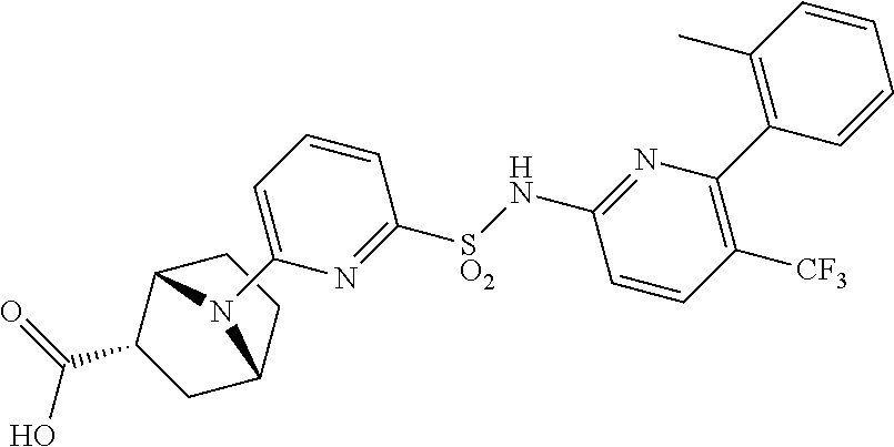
C1=CC=C(N2C3CC(C(=O)O)C2CC3)N=C1[SO2]NC1=NC(C2=C(C)C=CC=C2)=C([CF3])C=C1
